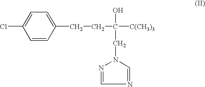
ClC1=CC=C(CCC([C(CH3)3])(O)CN2N=CN=C2)C=C1
